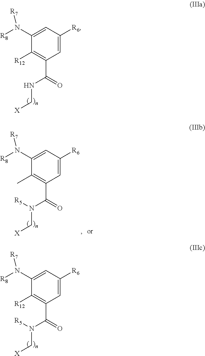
C1=C([R6])C=C(N([R8])[R7])C([R12])=C1C(=O)NC[X].C1=C([R6])C=C(N([R8])[R7])C([R12])=C1C(=O)N(C[X])[R5].C1=C([R6])C=C(N([R8])[R7])C(C)=C1C(=O)N(C[X])[R5]
